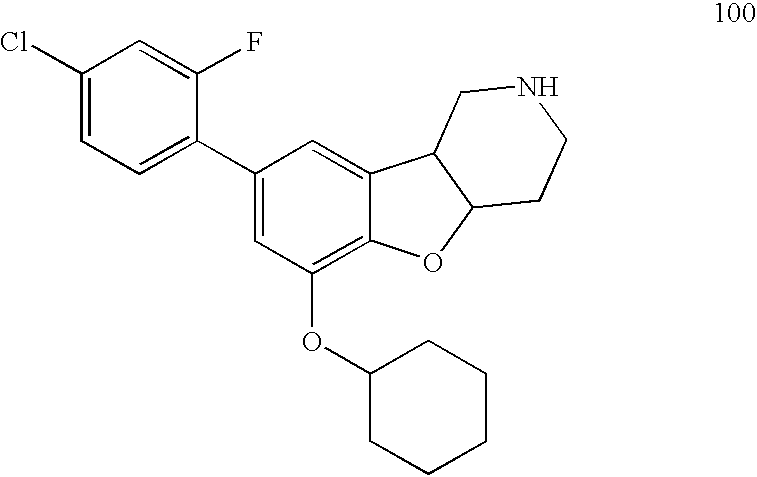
C1(Cl)=CC=C(C2=CC(OC3CCCCC3)=C3C(=C2)C2C(O3)CCNC2)C(F)=C1
